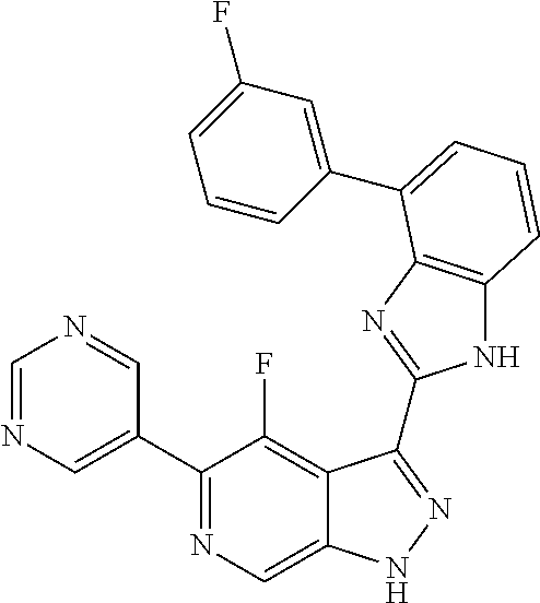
C1=NC=C(C2=NC=C3C(=C2F)C(C2=NC4=C(N2)C=CC=C4C2=CC(F)=CC=C2)=NN3)C=N1
